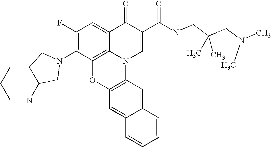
C1(F)=C(N2CC3NCCCC3C2)C2=C3C(=C1)C(=O)C(C(NCC(CN(C)C)(C)C)=O)=CN3C1=C(O2)C=C2C(=C1)C=CC=C2
